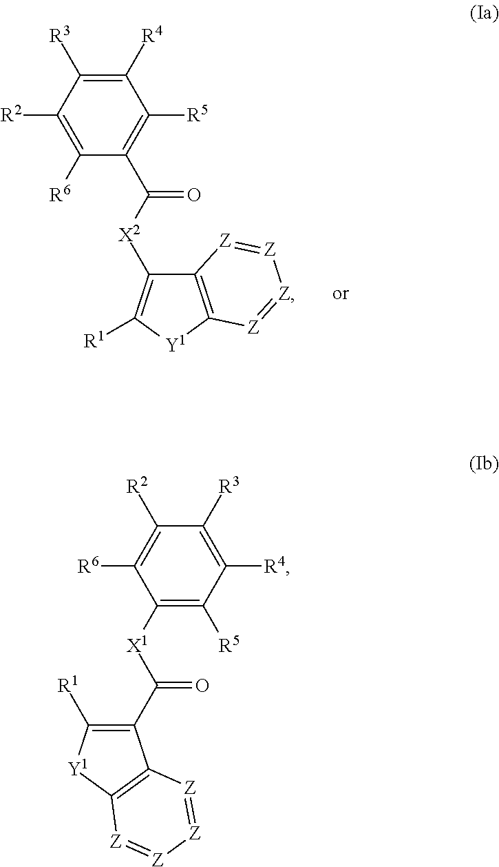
C1([R6])=C([R2])C([R3])=C([R4])C([R5])=C1C([X2]C1=C([R1])[Y1]C2=C1[Z]=[Z][Z]=[Z]2)=O.C1([X1]C(C2=C([R1])[Y1]C3=C2[Z]=[Z][Z]=[Z]3)=O)=C([R5])C([R4])=C([R3])C([R2])=C1[R6]
